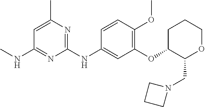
C1=CC(OC)=C(OC2C(CN3CCC3)OCCC2)C=C1NC1=NC(C)=CC(NC)=N1
